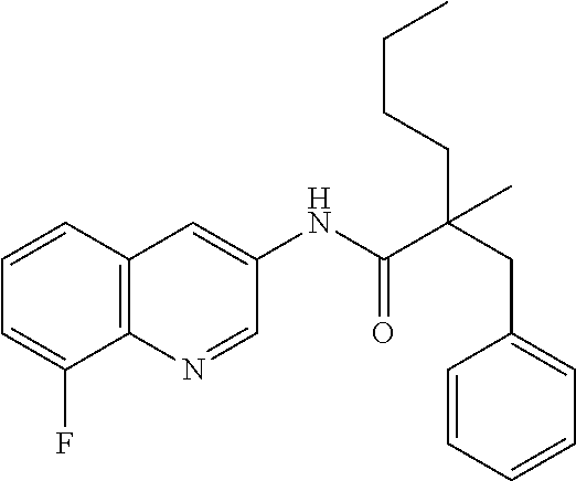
C12=C(C=CC=C1F)C=C(NC(=O)C(CC1=CC=CC=C1)(CCCC)C)C=N2
